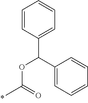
O(C(=O)C)C(C1=CC=CC=C1)C1=CC=CC=C1
